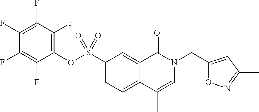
C1(S(OC2=C(F)C(F)=C(F)C(F)=C2F)(=O)=O)=CC=C2C(=C1)C(=O)N(CC1=CC(C)=NO1)C=C2C
